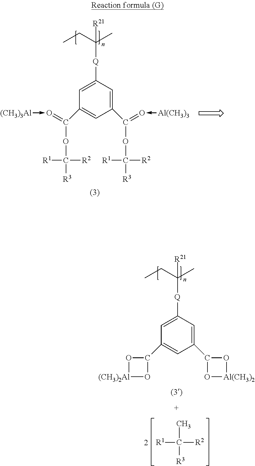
C1=C([Q]C(C)(CC)[R21])C=C(C(=O-[Al(CH3)3])OC([R3])([R2])[R1])C=C1C(OC([R3])([R2])[R1])=O-[(CH3)3Al].C1=C([Q]C(C)(CC)[R21])C=C(C2O[Al(CH3)2]O2)C=C1C1O[(CH3)2Al]O1.[R1]C([R2])([R3])C
